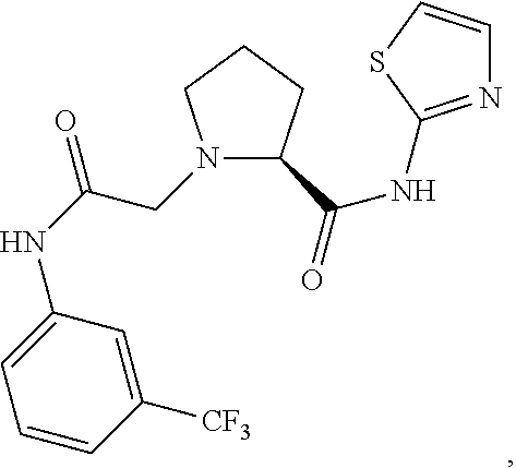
N1(CC(=O)NC2=CC=CC([CF3])=C2)C(C(=O)NC2=NC=CS2)CCC1
